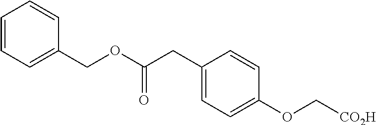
C1=C(COC(CC2=CC=C(OC[CO2H])C=C2)=O)C=CC=C1
